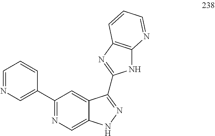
C1(C2=CN=CC=C2)=NC=C2C(=C1)C(C1=NC3=C(N1)N=CC=C3)=NN2
